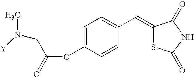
O(C1=CC=C(C=C2SC(=O)NC2=O)C=C1)C(=O)CN(C)[Y]
